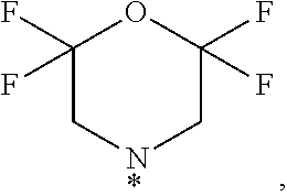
C1(F)(F)C[N*]CC(F)(F)O1
